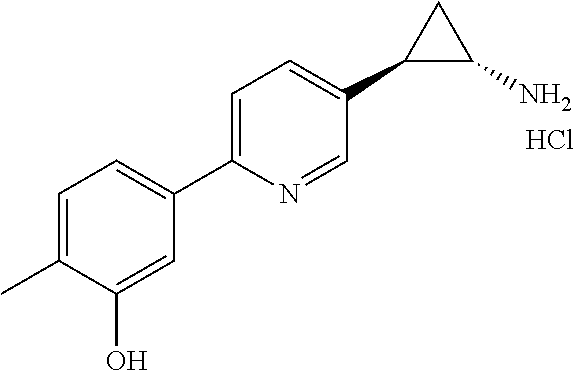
C1=C(C)C(O)=CC(C2=CC=C(C3C(N)C3)C=N2)=C1.Cl
